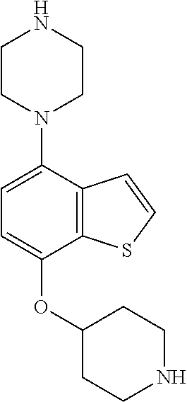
C1=C(N2CCNCC2)C2=C(C(OC3CCNCC3)=C1)SC=C2
